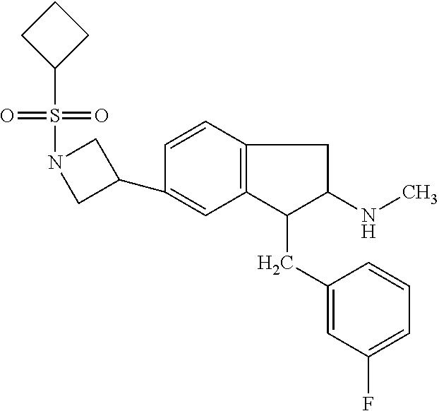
C1(C2=CC3=C(C=C2)CC(NC)C3CC2=CC(F)=CC=C2)CN(S(=O)(=O)C2CCC2)C1
